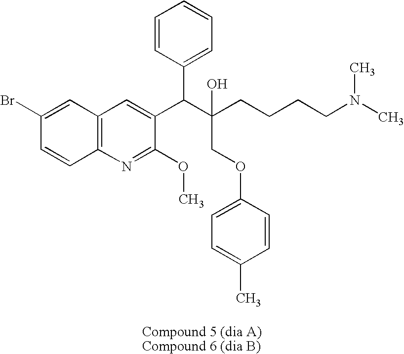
C12=C(N=C(OC)C(C(C(CCCCN(C)C)(O)COC3=CC=C(C)C=C3)C3=CC=CC=C3)=C1)C=CC(Br)=C2
